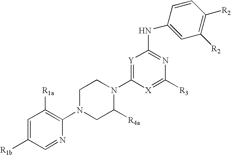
[Y]1=C(N2C([R4a])CN(C3=C([R1a])C=C([R1b])C=N3)CC2)[X]=C([R3])N=C1NC1=CC([R2])=C([R2])C=C1
